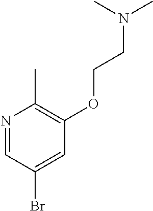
N1=CC(Br)=CC(OCCN(C)C)=C1C
